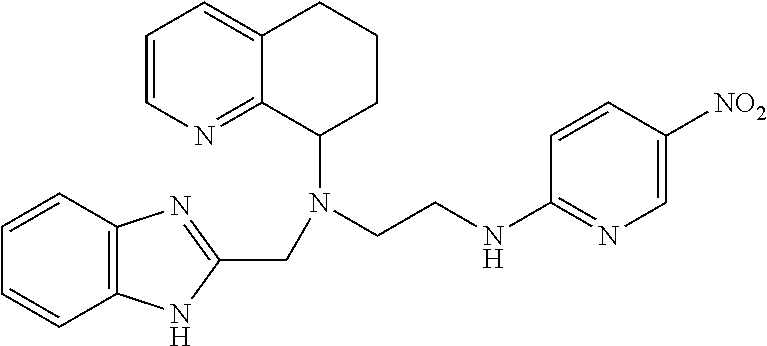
C12=C(C=CC=C1)N=C(CN(C1C3=NC=CC=C3CCC1)CCNC1=NC=C([NO2])C=C1)N2
